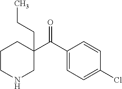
C1(C(C2=CC=C(Cl)C=C2)=O)(CCC)CCCNC1
